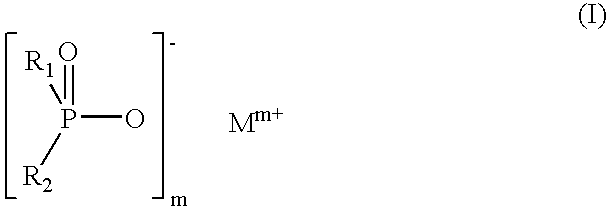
P(O)([R1])([R2])=O
